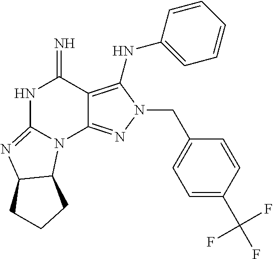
N1C2=NC3C(N2C2=NN(CC4=CC=C(C(F)(F)F)C=C4)C(NC4=CC=CC=C4)=C2C1=N)CCC3
